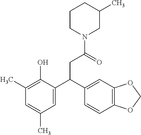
C1(C)=C(O)C(C(C2=CC3=C(C=C2)OCO3)CC(N2CC(C)CCC2)=O)=CC(C)=C1
